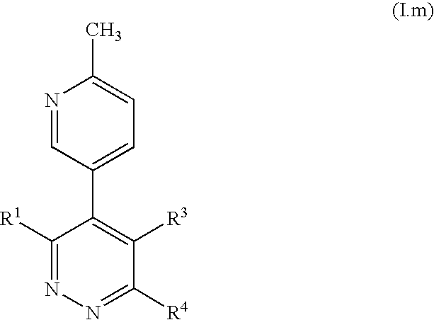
C1(C2=CC=C(C)N=C2)=C([R3])C([R4])=NN=C1[R1]
